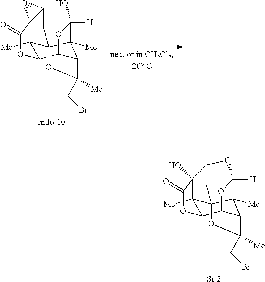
C12([Me])C3C4C5C([Me])(C(O)([H])O4)C1(OC5([Me])CBr)CC1C2(C(=O)O3)O1.[endo-10].C12([Me])C3C4C5C6([Me])C([H])(O4)OC(C1(O)C(=O)O3)CC26OC5([Me])CBr.[Si]
